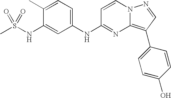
C1(C)=CC=C(NC2=NC3=C(C4=CC=C(O)C=C4)C=NN3C=C2)C=C1NS(C)(=O)=O
